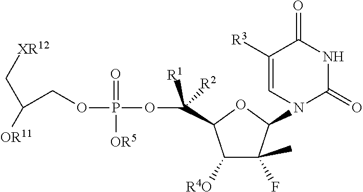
C1([R4O])C(F)(C)C(N2C(=O)NC(=O)C([R3])=C2)OC1C([R1])([R2])OP(OCC([OR11])C[XR12])(=O)[OR5]
